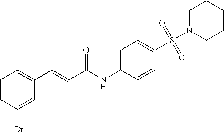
C1=CC(Br)=CC(C=CC(NC2=CC=C(S(=O)(=O)N3CCCCC3)C=C2)=O)=C1
